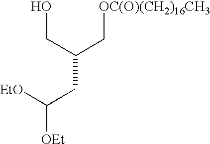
OCC(CC([EtO])[OEt])C[OC(O)(CH2)16CH3]
